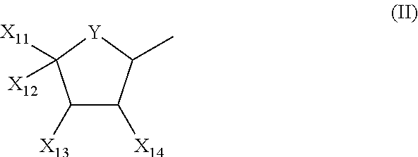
C1([X13])C([X14])C(C)[Y]C1([X12])[X11]
